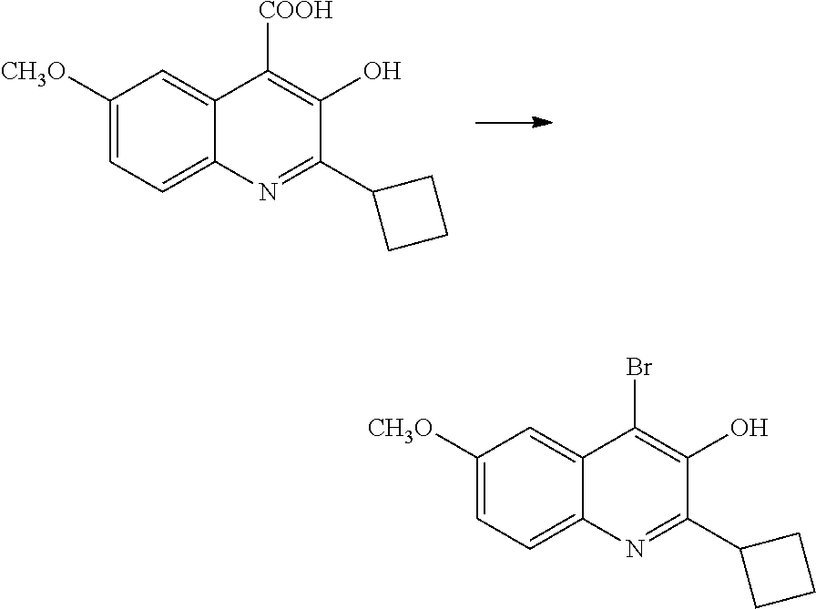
C1([CH3O])=CC=C2C(=C1)C([COOH])=C(O)C(C1CCC1)=N2.C1([CH3O])=CC=C2C(=C1)C(Br)=C(O)C(C1CCC1)=N2
